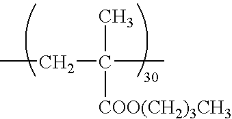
CCC(C)(C)[COO(CH2)3CH3]
